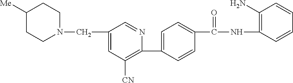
C1(C2=CC=C(C(NC3=C(N)C=CC=C3)=O)C=C2)=C([CN])C=C(CN2CCC([Me])CC2)C=N1
